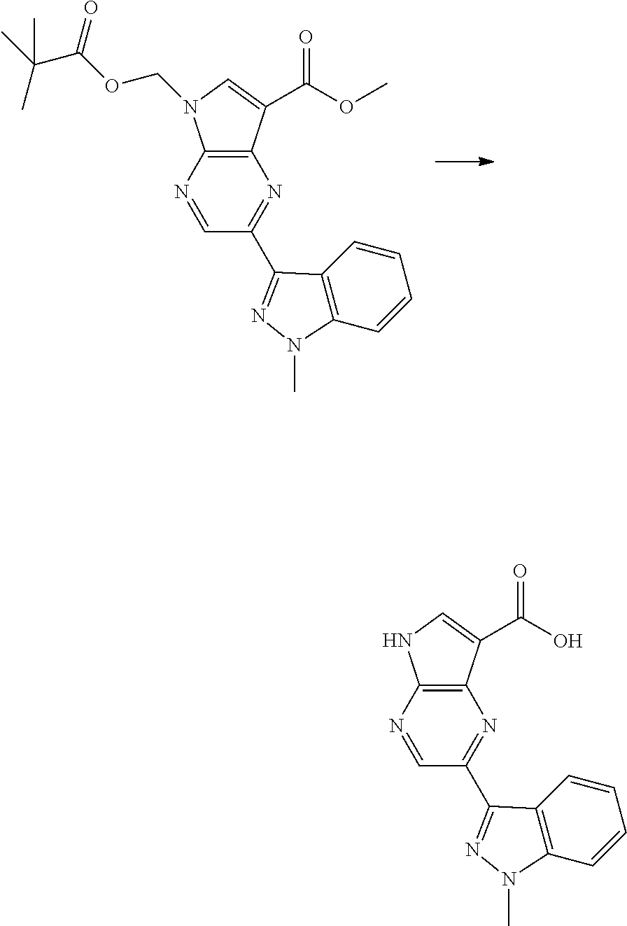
C1=NC2=C(N=C1C1=NN(C)C3=C1C=CC=C3)C(C(OC)=O)=CN2COC(C(C)(C)C)=O.C1=NC2=C(N=C1C1=NN(C)C3=C1C=CC=C3)C(C(O)=O)=CN2
